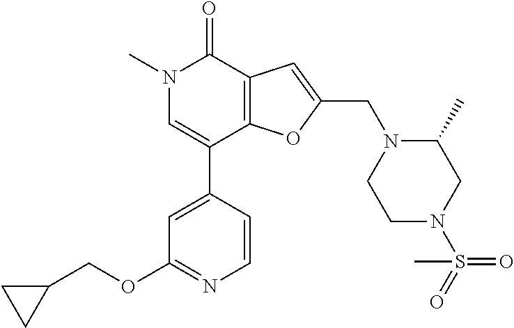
N1(C)C=C(C2=CC(OCC3CC3)=NC=C2)C2=C(C1=O)C=C(CN1CCN(S(C)(=O)=O)CC1C)O2
